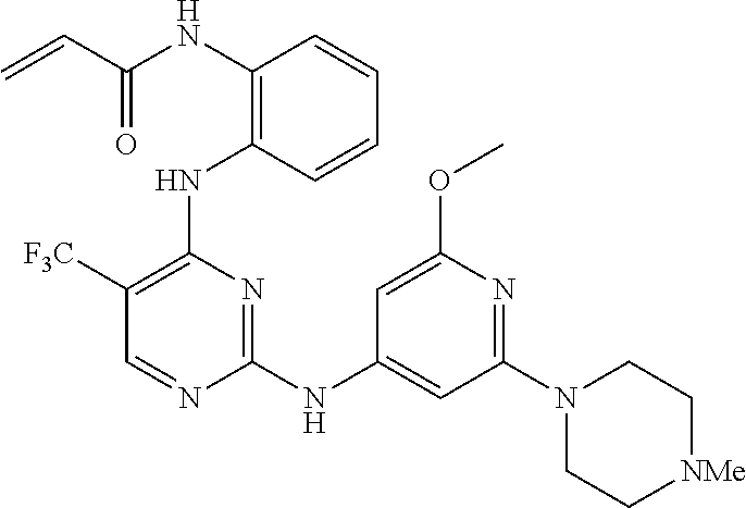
N(C1=C(NC2=C([F3C])C=NC(NC3=CC(N4CC[NMe]CC4)=NC(OC)=C3)=N2)C=CC=C1)C(C=C)=O
